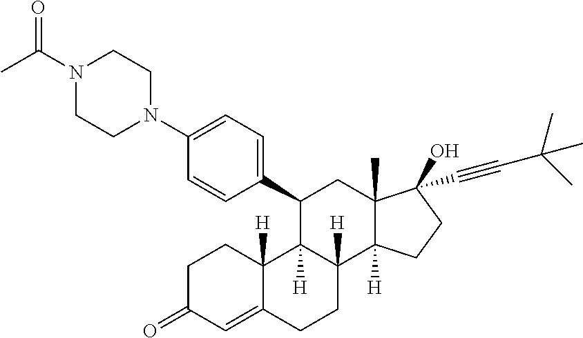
C1(C2C3([H])C([H])(C4([H])C(C)(C2)C(O)(C#CC(C)(C)C)CC4)CCC2=CC(=O)CCC32[H])=CC=C(N2CCN(C(=O)C)CC2)C=C1
